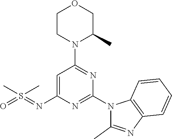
C1CN(C2=NC(N3C(C)=NC4=C3C=CC=C4)=NC(N=S(=O)(C)C)=C2)C(C)CO1
